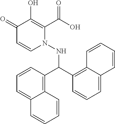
C1(=O)C=CN(NC(C2=C3C(=CC=C2)C=CC=C3)C2=C3C(=CC=C2)C=CC=C3)C(C(O)=O)=C1O
